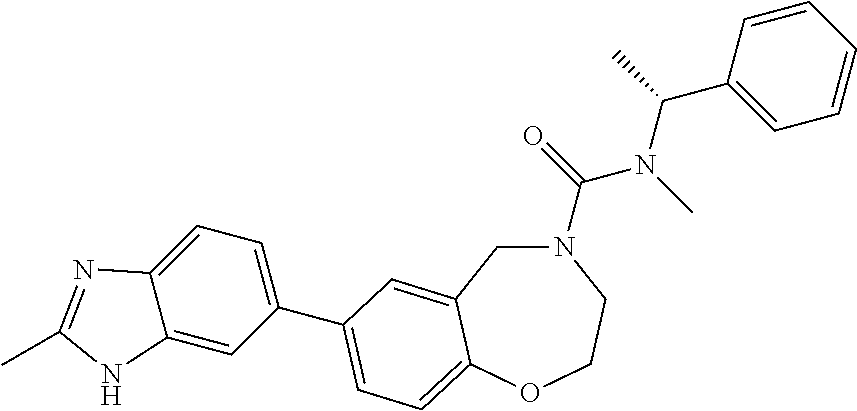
C1C2=CC(C3=CC=C4C(=C3)NC(C)=N4)=CC=C2OCCN1C(=O)N(C)C(C1=CC=CC=C1)C
